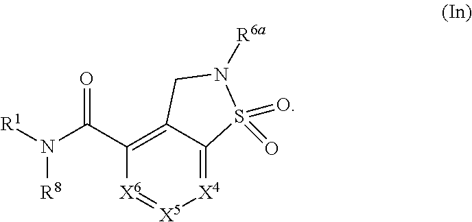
[X4]1=C2C(=C(C(N([R1])[R8])=O)[X6]=[X5]1)CN([R6a])S2(=O)=O
